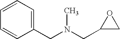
C1=CC=C(CN(CC2CO2)C)C=C1
